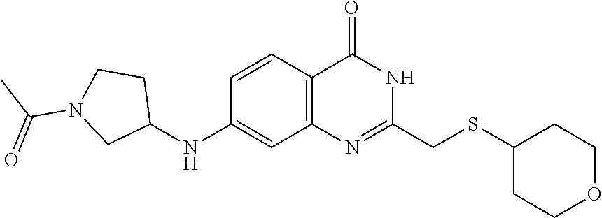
C1(NC2=CC3=C(C=C2)C(=O)NC(CSC2CCOCC2)=N3)CCN(C(C)=O)C1
